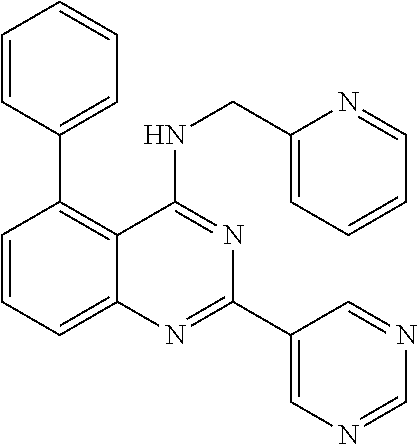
C1(C2=C3C(=CC=C2)N=C(C2=CN=CN=C2)N=C3NCC2=CC=CC=N2)=CC=CC=C1
